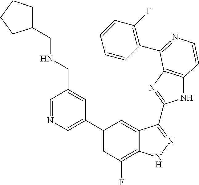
C1(C2=CN=CC(CNCC3CCCC3)=C2)=CC(F)=C2C(=C1)C(C1=NC3=C(N1)C=CN=C3C1=C(F)C=CC=C1)=NN2
